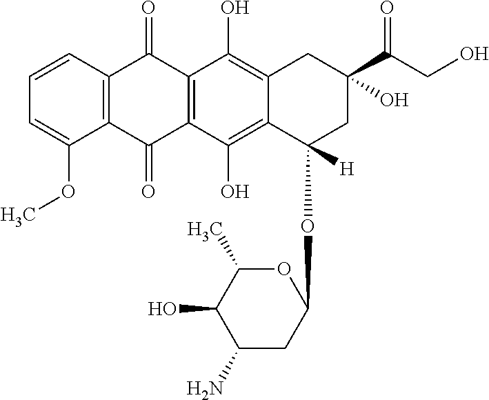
C1=CC=C(OC)C2=C1C(=O)C1=C(C2=O)C(O)=C2C(=C1O)CC(O)(C(CO)=O)CC2(OC1OC(C)C(O)C(N)C1)[H]
